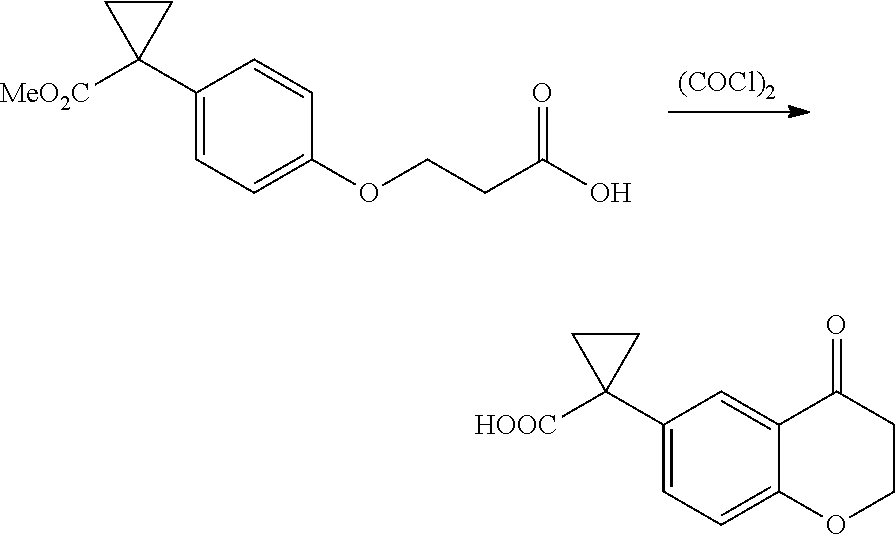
C1(C2([MeO2C])CC2)=CC=C(OCCC(O)=O)C=C1.[(COCl)2].C1(C2([HOOC])CC2)=CC=C2C(=C1)C(=O)CCO2
